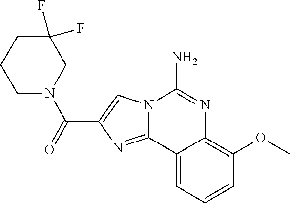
N12C(=NC(C(=O)N3CCCC(F)(F)C3)=C1)C1=CC=CC(OC)=C1N=C2N
